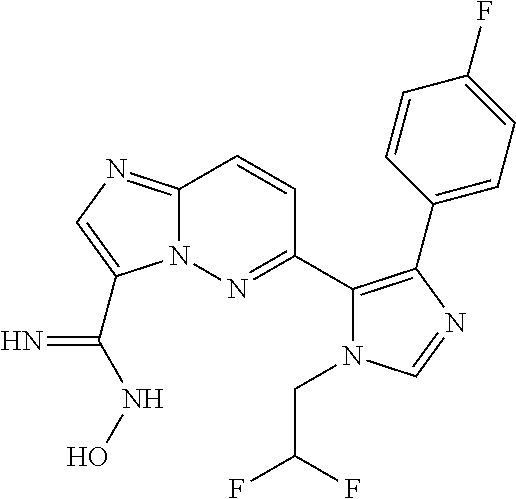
C1(C2=NN3C(=NC=C3C(NO)=N)C=C2)=C(C2=CC=C(F)C=C2)N=CN1CC(F)F
